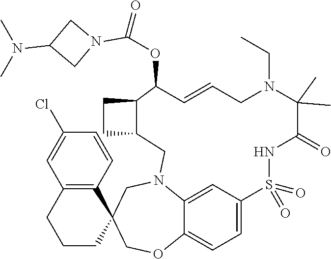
C12=CC3=CC=C1OCC1(CN2CC2CCC2C(OC(=O)N2CC(N(C)C)C2)C=CCN(CC)C(C)(C)C(=O)NS3(=O)=O)C2=C(CCC1)C=C(Cl)C=C2
